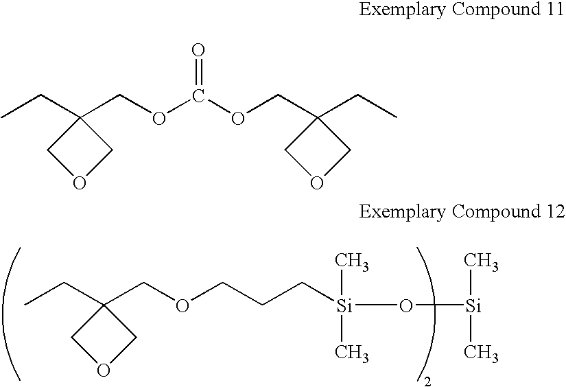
CCC1(COCCC[Si](O[Si](C)C)(C)C)COC1.CCC1(COC(OCC2(CC)COC2)=O)COC1
